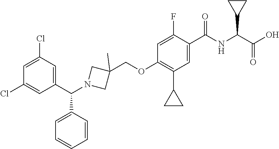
C1(C(N2CC(COC3=C(C4CC4)C=C(C(NC(C(O)=O)C4CC4)=O)C(F)=C3)(C)C2)C2=CC=CC=C2)=CC(Cl)=CC(Cl)=C1
